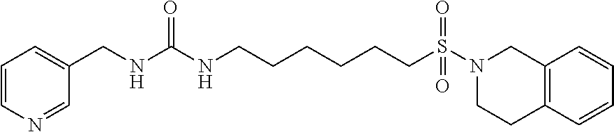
C(NC(NCCCCCCS(N1CCC2=C(C1)C=CC=C2)(=O)=O)=O)C1=CC=CN=C1
